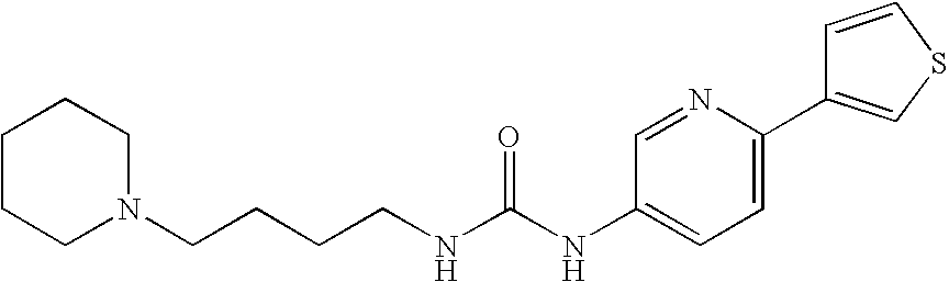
C1CCN(CCCCNC(NC2=CC=C(C3=CSC=C3)N=C2)=O)CC1
